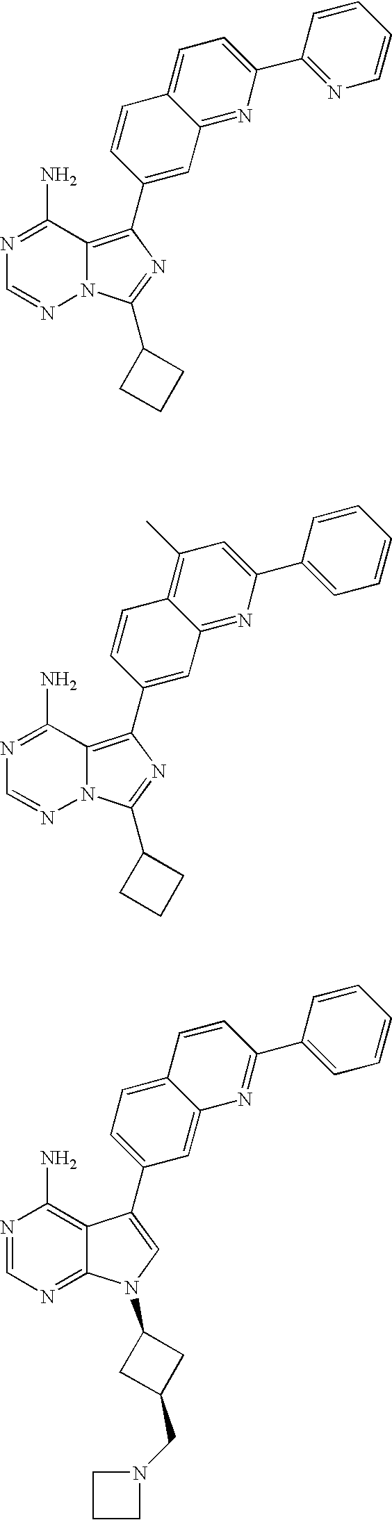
N12C(=C(C3=CC4=NC(C5=NC=CC=C5)=CC=C4C=C3)N=C1C1CCC1)C(N)=NC=N2.N12C(=C(C3=CC4=NC(C5=CC=CC=C5)=CC(C)=C4C=C3)N=C1C1CCC1)C(N)=NC=N2.C12=NC=NC(N)=C1C(C1=CC=C3C(=C1)N=C(C1=CC=CC=C1)C=C3)=CN2C1CC(CN2CCC2)C1
